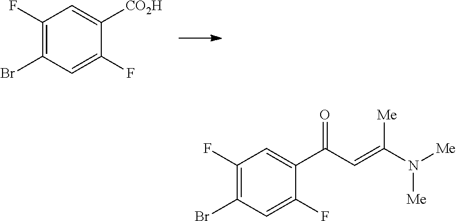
C1=C([CO2H])C(F)=CC(Br)=C1F.C1(F)=C(Br)C=C(F)C(C(C=C(N([Me])[Me])[Me])=O)=C1
